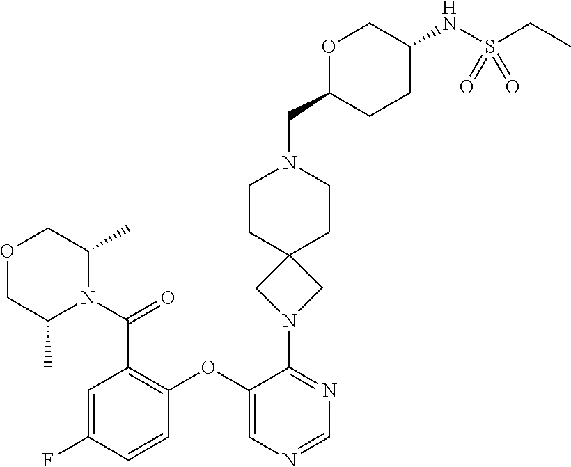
C1=C(F)C=CC(OC2=CN=CN=C2N2CC3(C2)CCN(CC2CCC(NS(CC)(=O)=O)CO2)CC3)=C1C(N1C(C)COCC1C)=O
